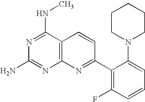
N1=C(NC)C2=C(N=C1N)N=C(C1=C(F)C=CC=C1N1CCCCC1)C=C2
